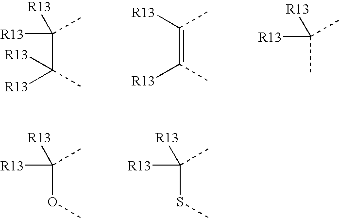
C(C([R13])(C)[R13])([R13])(C)[R13].C(=C([R13])C)([R13])C.CC([R13])(C)[R13].S(C([R13])(C)[R13])C.O(C([R13])(C)[R13])C
